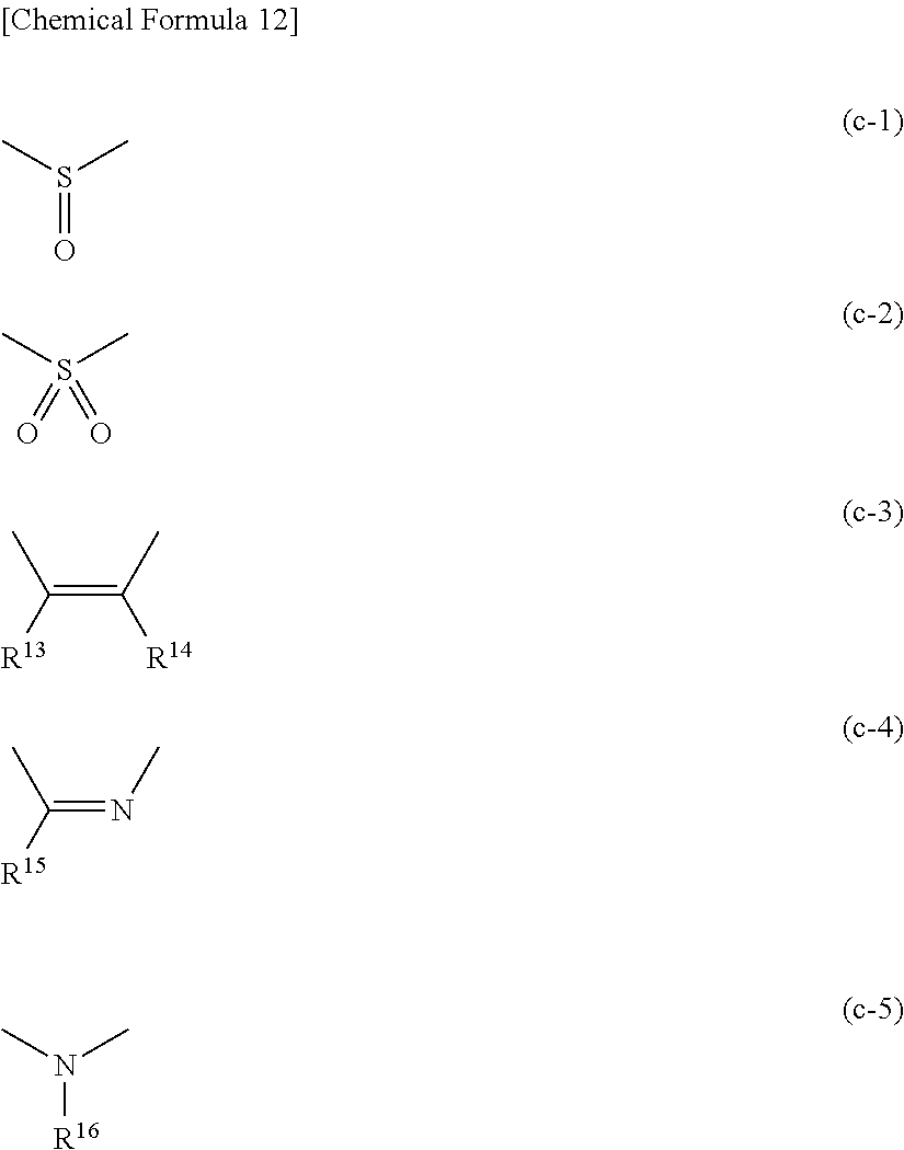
CS(C)=O.CS(C)(=O)=O.C(=C(C)[R14])([R13])C.C(=NC)([R15])C.CN(C)[R16]
